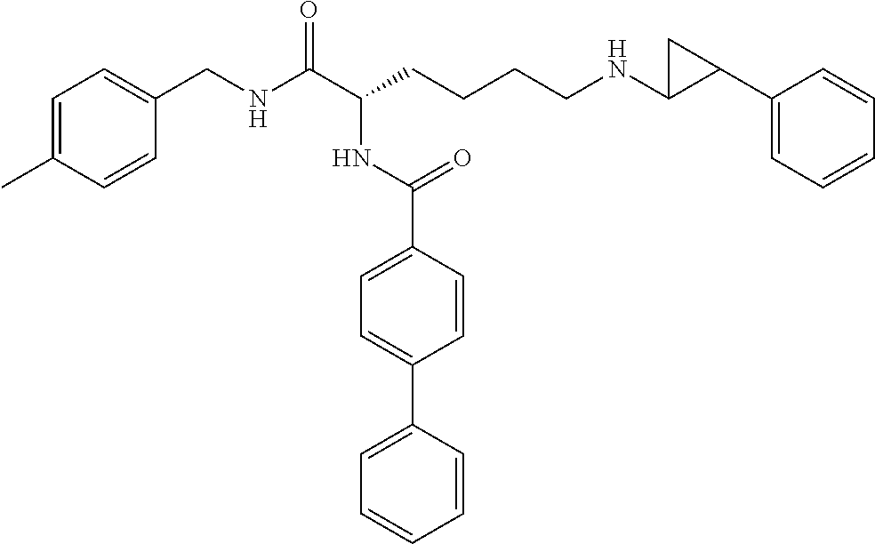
C1=C(C)C=CC(CNC(C(CCCCNC2C(C3=CC=CC=C3)C2)NC(C2=CC=C(C3=CC=CC=C3)C=C2)=O)=O)=C1
